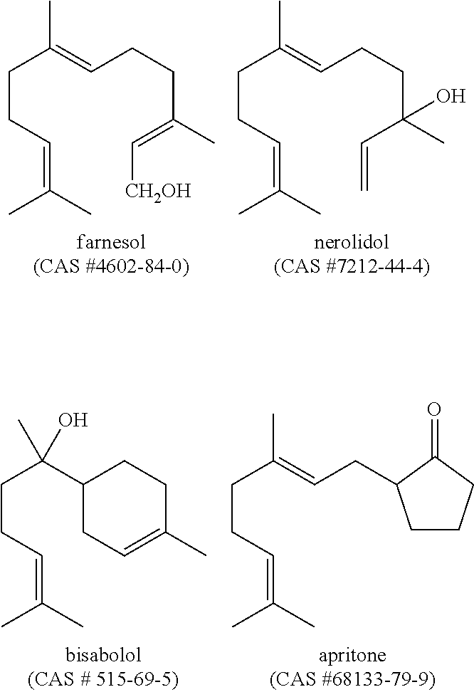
C(CC=C(C)C)C(=CCCC(=C[CH2OH])C)C.C(CC=C(C)C)C(=CCCC(C=C)(C)O)C.C(CC=C(C)C)C(C1CCC(C)=CC1)(C)O.C(CC=C(C)C)C(=CCC1CCCC1=O)C
